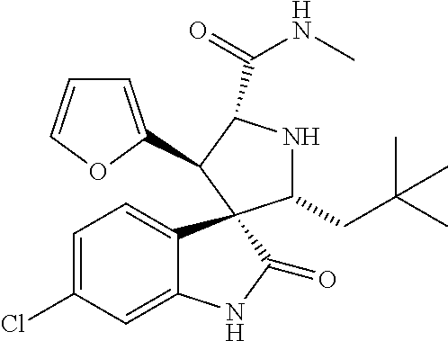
C1(CC(C)(C)C)NC(C(=O)NC)C(C2=CC=CO2)C12C1=CC=C(Cl)C=C1NC2=O
